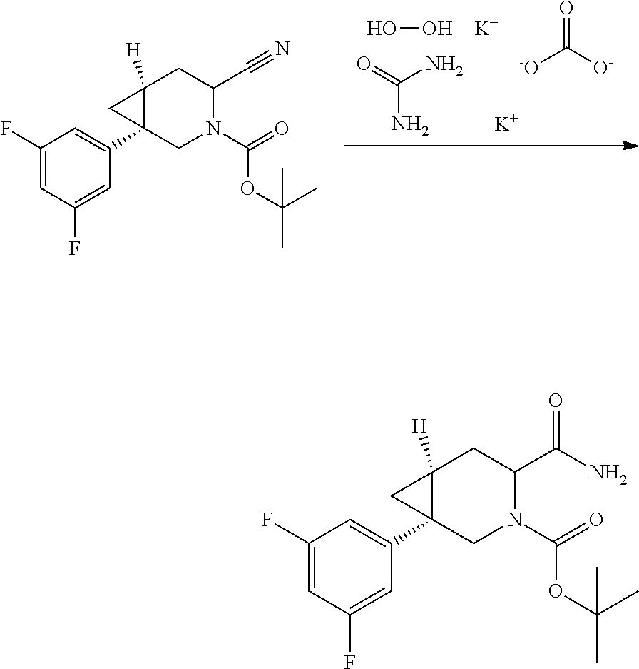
O=C(N)N.OO.O=C([O-])[-O].[K].[K].C1(F)=CC(F)=CC(C23C([H])(C2)CC(C#N)N(C(OC(C)(C)C)=O)C3)=C1.C1(F)=CC(F)=CC(C23C([H])(C2)CC(C(N)=O)N(C(OC(C)(C)C)=O)C3)=C1
